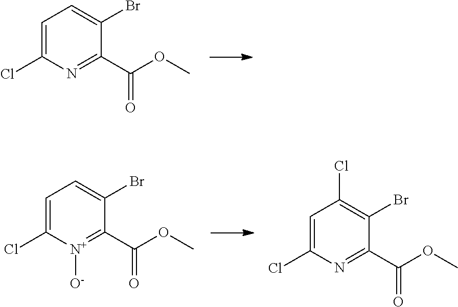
C1=C(Cl)N=C(C(OC)=O)C(Br)=C1.C1=C(Cl)[N+]([O-])=C(C(OC)=O)C(Br)=C1.C1=C(Cl)N=C(C(OC)=O)C(Br)=C1Cl
